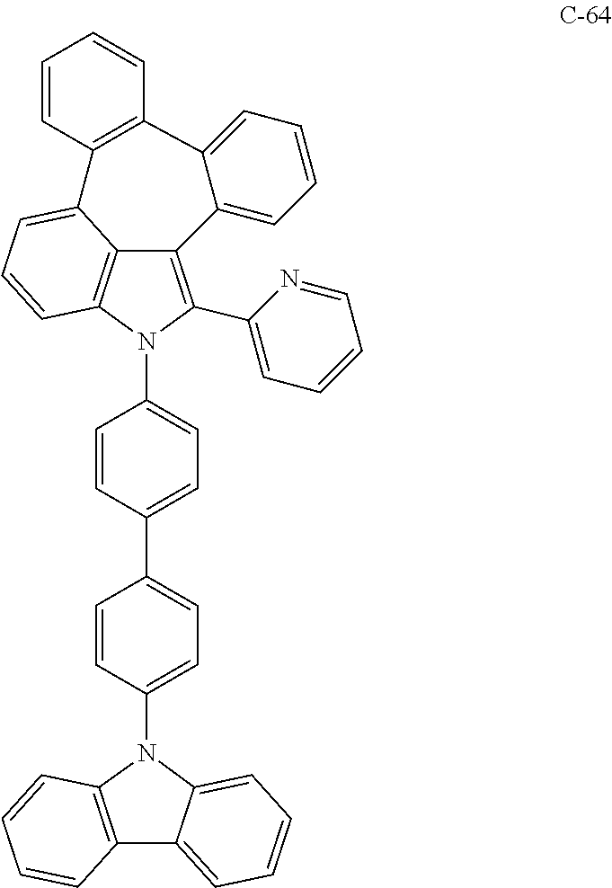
C12=C(C3=CC=CC=N3)N(C3=CC=C(C4=CC=C(N5C6=C(C7=CC=CC=C57)C=CC=C6)C=C4)C=C3)C3=C1C(=CC=C3)C1=C(C3=CC=CC=C23)C=CC=C1
